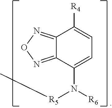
C12=NON=C1C(N([R6])[R5]C)=CC=C2[R4]
